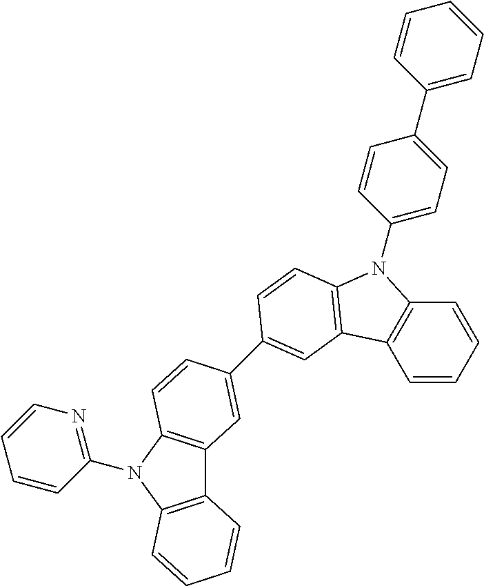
C12=C(N(C3=NC=CC=C3)C3=C1C=C(C1=CC4=C(N(C5=CC=C(C6=CC=CC=C6)C=C5)C5=C4C=CC=C5)C=C1)C=C3)C=CC=C2
